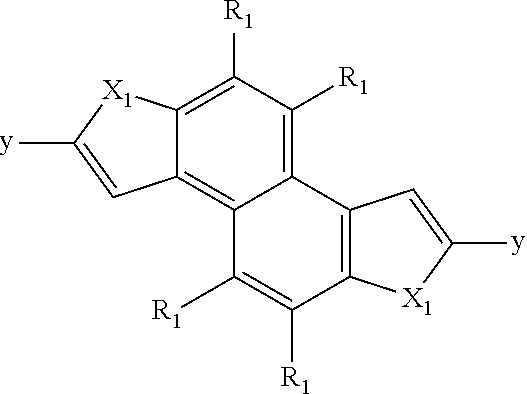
C12=C([R1])C([R1])=C3C(=C1C=C([y])[X1]2)C([R1])=C([R1])C1=C3C=C([y])[X1]1
